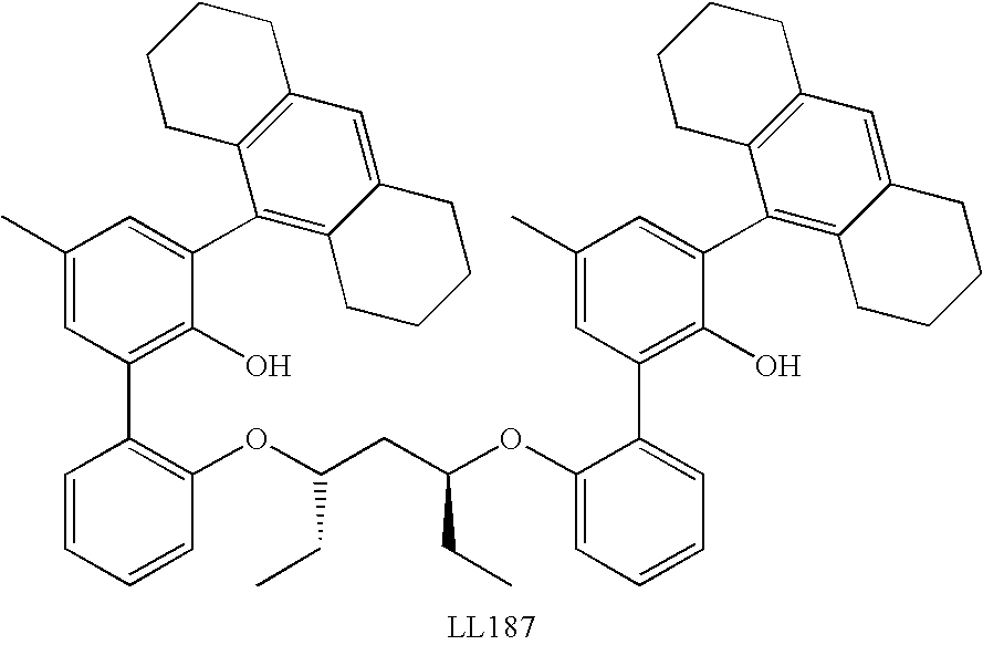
C1=CC=CC(OC(CC(OC2=CC=CC=C2C2=C(O)C(C3=C4C(=CC5=C3CCCC5)CCCC4)=CC(C)=C2)CC)CC)=C1C1=C(O)C(C2=C3C(=CC4=C2CCCC4)CCCC3)=CC(C)=C1
